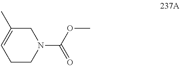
C1C(C)=CCCN1C(OC)=O
